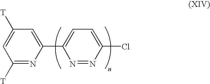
C1=C(C2=CC=C(Cl)N=N2)N=C([T])C=C1[T]
